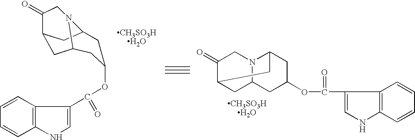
C1C2N3C(CC1C(=O)C3)CC(OC(C1=CNC3=C1C=CC=C3)=O)C2.C12=C(C=CC=C1)NC=C2C(=O)OC1CC2N3C(C1)CC(C(=O)C3)C2
